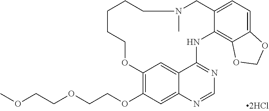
C(OCCOC1=C2C=C3C(=C1)N=CN=C3NC1=C3C(=CC=C1CN(C)CCCCCO2)OCO3)COC
